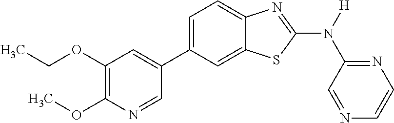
C1(OCC)=C(OC)N=CC(C2=CC=C3C(=C2)SC(N([H])C2=NC=CN=C2)=N3)=C1
